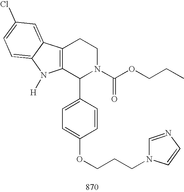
C12=C(C(C3=CC=C(OCCCN4C=NC=C4)C=C3)N(C(OCCC)=O)CC1)N([H])C1=CC=C(Cl)C=C21
